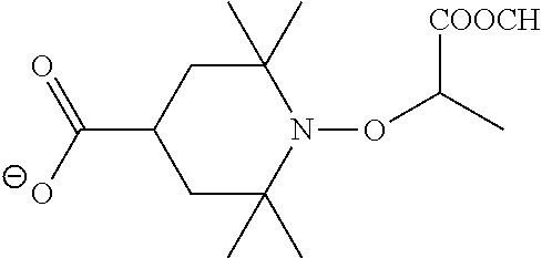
C1C(C)(C)N(OC(C)[COOCH])C(C)(C)CC1C([O-])=O
